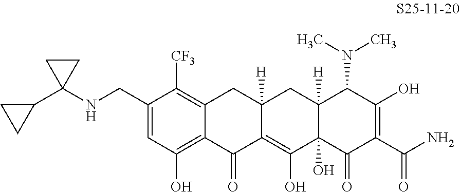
C1=C(CNC2(C3CC3)CC2)C([CF3])=C2C(=C1O)C(=O)C1=C(O)C3(O)C([H])(CC1([H])C2)C(N(C)C)C(O)=C(C(N)=O)C3=O
